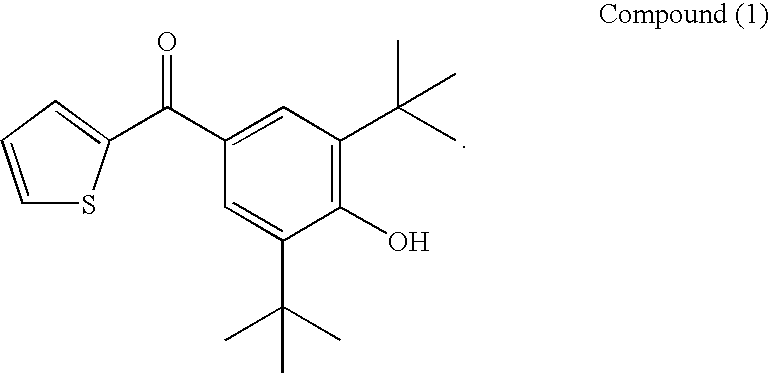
C1=C(C(C)(C)C)C(O)=C(C(C)(C)C)C=C1C(=O)C1=CC=CS1
